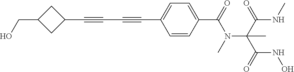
C1(C#CC#CC2=CC=C(C(=O)N(C(C(NC)=O)(C(=O)NO)C)C)C=C2)CC(CO)C1
